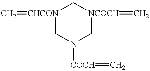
C=[CHCON]1CN([COCH]=C)C[NCOCH](=C)C1
